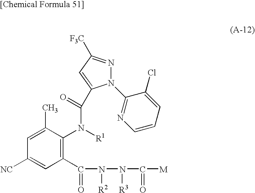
C1(C(=O)N(N(C([M])=O)[R3])[R2])=C(N([R1])C(=O)C2=CC([F3C])=NN2C2=NC=CC=C2Cl)C(C)=CC([NC])=C1
